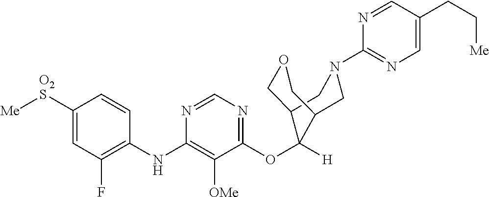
C1=CC(NC2=C([OMe])C(OC3([H])C4COCC3CN(C3=NC=C(CC[Me])C=N3)C4)=NC=N2)=C(F)C=C1[O2S][Me]
